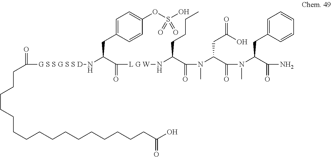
C(C(=O)[L G W]NC(C(N(C)C(C(=O)N(C(C(N)=O)CC1=CC=CC=C1)C)CC(O)=O)=O)CCCC)(CC1=CC=C(OS(O)(=O)=O)C=C1)N[G S S G S S D]C(CCCCCCCCCCCCCCCCC(O)=O)=O
